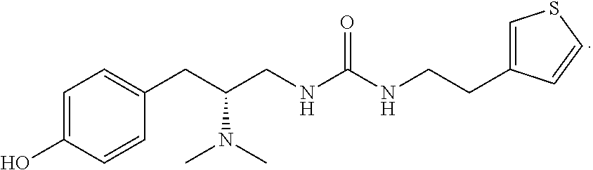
C1=C(O)C=CC(CC(CNC(NCCC2=CSC=C2)=O)N(C)C)=C1
